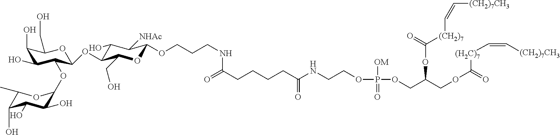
O(CCCNC(CCCCC(NCCOP(OCC(COC(=O)[(H2C)7]C=C[(CH2)7CH3])OC(=O)[(CH2)7]C=C[(CH2)7CH3])(=O)[OM])=O)=O)C1OC(CO)C(OC2C(OC3C(O)C(O)C(O)C(C)O3)C(O)C(O)C(CO)O2)C(O)C1[NHAc]
